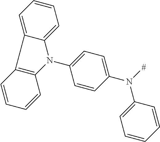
N(C1=CC=CC=C1)([#])C1=CC=C(N2C3=C(C=CC=C3)C3=CC=CC=C23)C=C1
